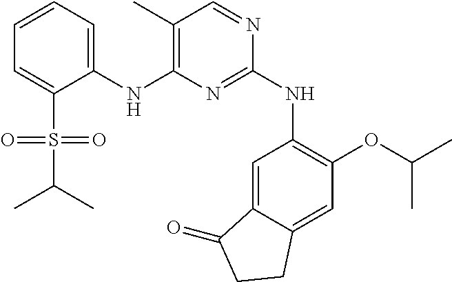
C1(NC2=C(C)C=NC(NC3=C(OC(C)C)C=C4C(=C3)C(=O)CC4)=N2)=CC=CC=C1S(=O)(=O)C(C)C
